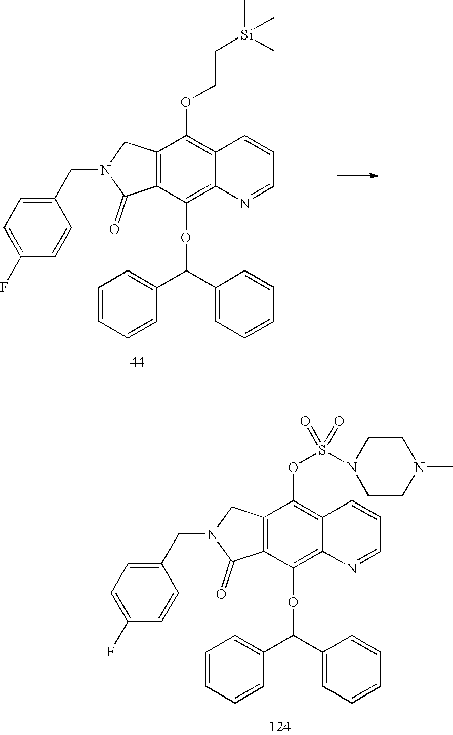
C12=C(C(OC(C3=CC=CC=C3)C3=CC=CC=C3)=C3C(=C1OCC[Si](C)(C)C)C=CC=N3)C(=O)N(CC1=CC=C(F)C=C1)C2.C12=C(C(OC(C3=CC=CC=C3)C3=CC=CC=C3)=C3C(=C1OS(N1CCN(C)CC1)(=O)=O)C=CC=N3)C(=O)N(CC1=CC=C(F)C=C1)C2
